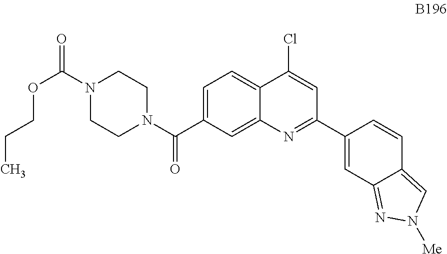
C1=C(C(N2CCN(C(=O)OCCC)CC2)=O)C=C2C(=C1)C(Cl)=CC(C1=CC3=NN([Me])C=C3C=C1)=N2
